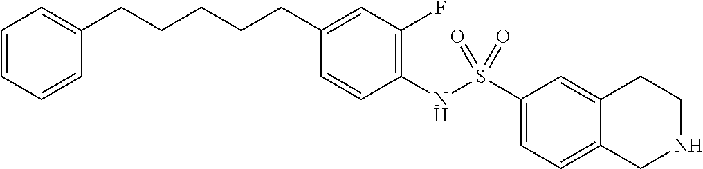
C1(NS(C2=CC=C3C(=C2)CCNC3)(=O)=O)=C(F)C=C(CCCCCC2=CC=CC=C2)C=C1
